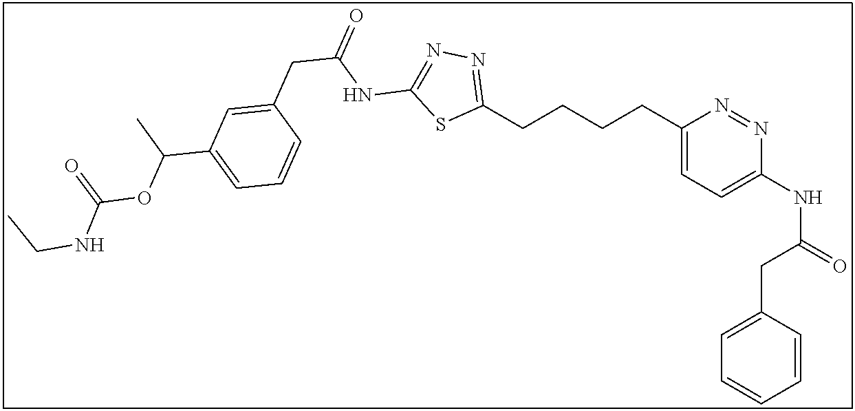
C1(CCCCC2=NN=C(NC(=O)CC3=CC(C(C)OC(NCC)=O)=CC=C3)S2)=CC=C(NC(=O)CC2=CC=CC=C2)N=N1
